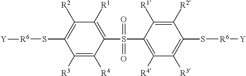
C1([R3])=C([R4])C(S(C2=C([R4])C([R3])=C(S[R6][Y])C([R2])=C2[R1])(=O)=O)=C([R1])C([R2])=C1S[R6][Y]
